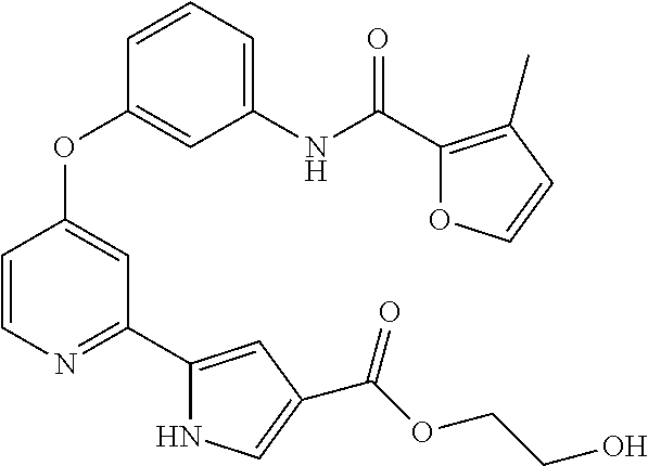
C1(NC(C2=C(C)C=CO2)=O)=CC=CC(OC2=CC(C3=CC(C(OCCO)=O)=CN3)=NC=C2)=C1
